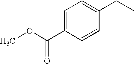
C1=C(C(OC)=O)C=CC(CC)=C1
